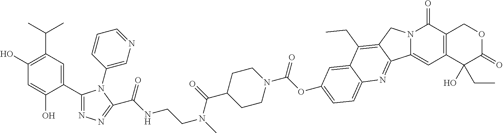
C1(O)=C(C(C)C)C=C(C2=NN=C(C(NCCN(C)C(=O)C3CCN(C(OC4=CC=C5C(=C4)C(CC)=C4CN6C(=CC7=C(C6=O)COC(=O)C7(O)CC)C4=N5)=O)CC3)=O)N2C2=CN=CC=C2)C(O)=C1
